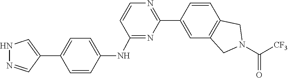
[CF3]C(N1CC2=C(C=CC(C3=NC=CC(NC4=CC=C(C5=CNN=C5)C=C4)=N3)=C2)C1)=O
